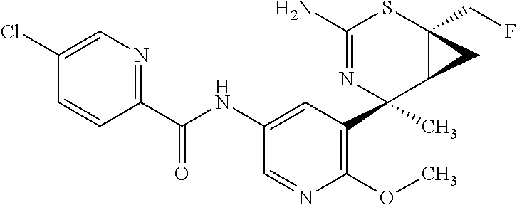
C1(N)=NC(C2=C(OC)N=CC(NC(C3=NC=C(Cl)C=C3)=O)=C2)(C)C2C(CF)(S1)C2
